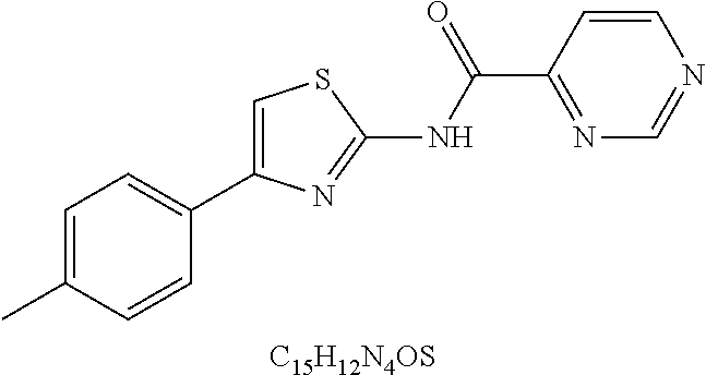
[C15H12N4OS].C1(C(=O)NC2=NC(C3=CC=C(C)C=C3)=CS2)=NC=NC=C1
